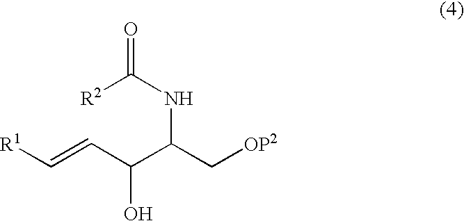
[R1]C=CC(C(C[OP2])NC(=O)[R2])O
